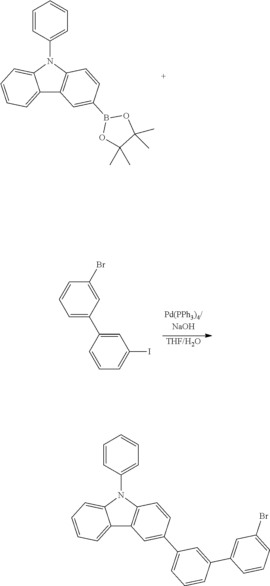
[THF/H2O].C1=C(C2=CC=CC(Br)=C2)C=CC=C1I.C1=CC(N2C3=CC=CC=C3C3=C2C=CC(B2OC(C)(C)C(C)(C)O2)=C3)=CC=C1.C1=CC(N2C3=CC=CC=C3C3=C2C=CC(C2=CC=CC(C4=CC(Br)=CC=C4)=C2)=C3)=CC=C1
